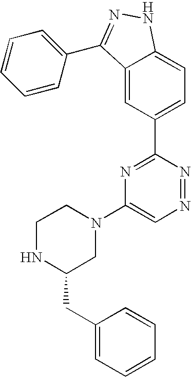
C1=C2C(=CC(C3=NC(N4CCNC(CC5=CC=CC=C5)C4)=CN=N3)=C1)C(C1=CC=CC=C1)=NN2
